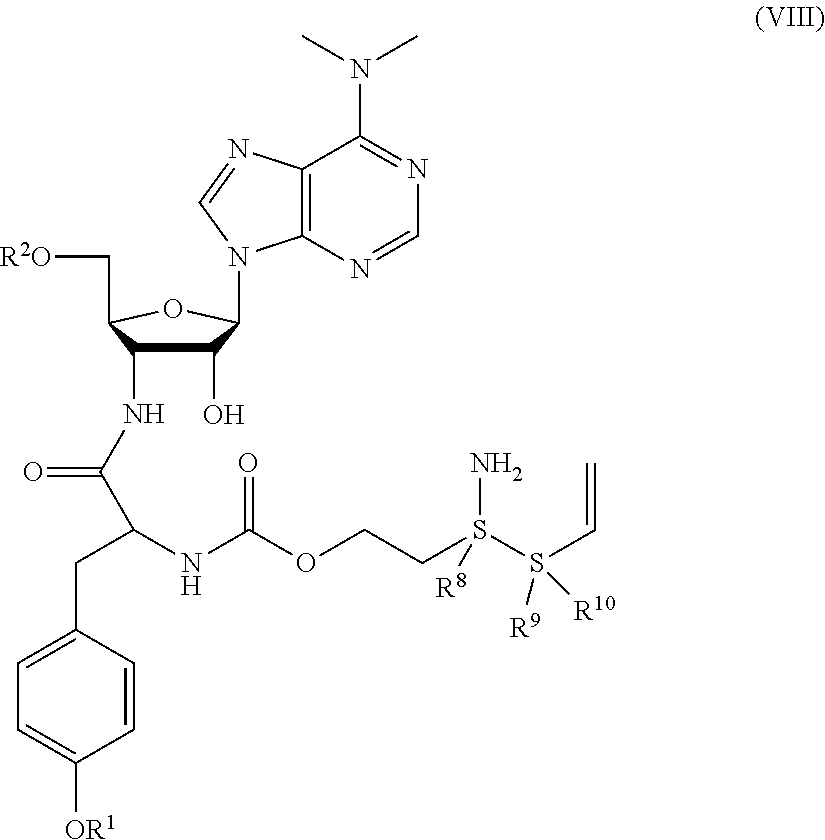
C1(O)C(NC(=O)C(NC(=O)OCCS(S(C=C)([R9])[R10])(N)[R8])CC2=CC=C([OR1])C=C2)C(C[R2O])OC1N1C2=C(N=C1)C(N(C)C)=NC=N2
